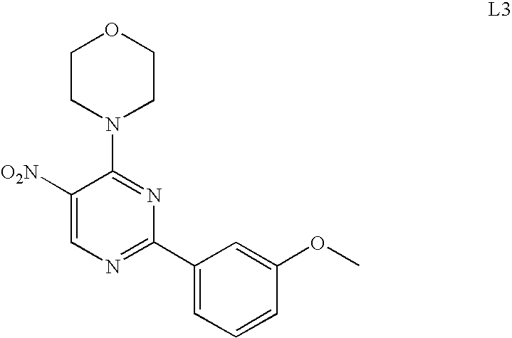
C1CN(C2=NC(C3=CC=CC(OC)=C3)=NC=C2[O2N])CCO1
